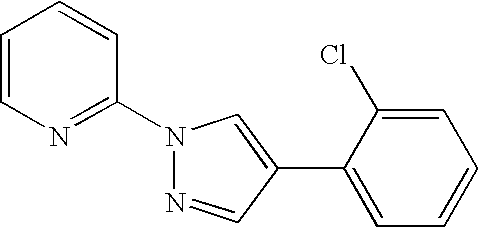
N1(C2=NC=CC=C2)N=CC(C2=CC=CC=C2Cl)=C1
